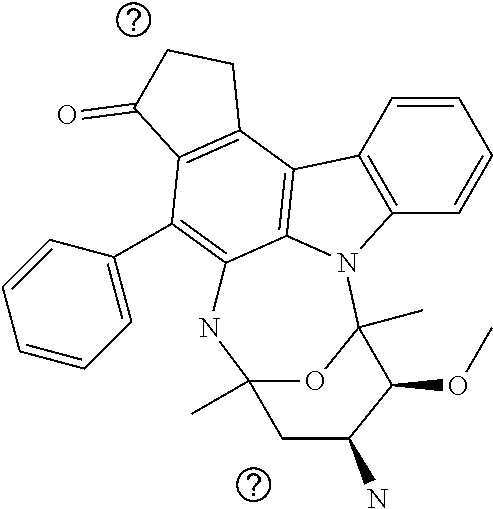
C1=CC2=C(C=C1)N1C3=C2C2=C(C(C4=CC=CC=C4)=C3NC3(C)OC1(C)C(OC)C(N)C3)C(=O)CC2
